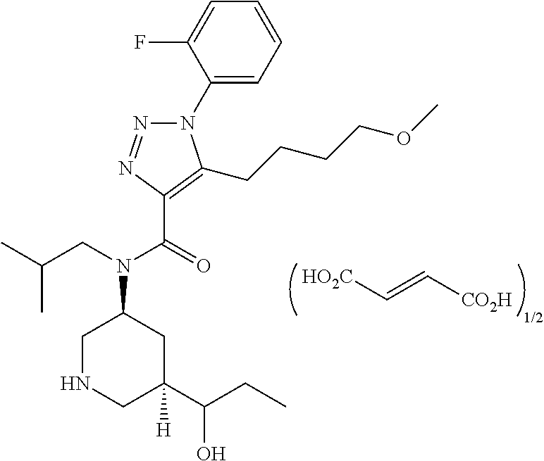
N1(C2=CC=CC=C2F)N=NC(C(=O)N(CC(C)C)C2CNCC(C(CC)O)([H])C2)=C1CCCCOC.[HO2C]C=C[CO2H].[1/2]
